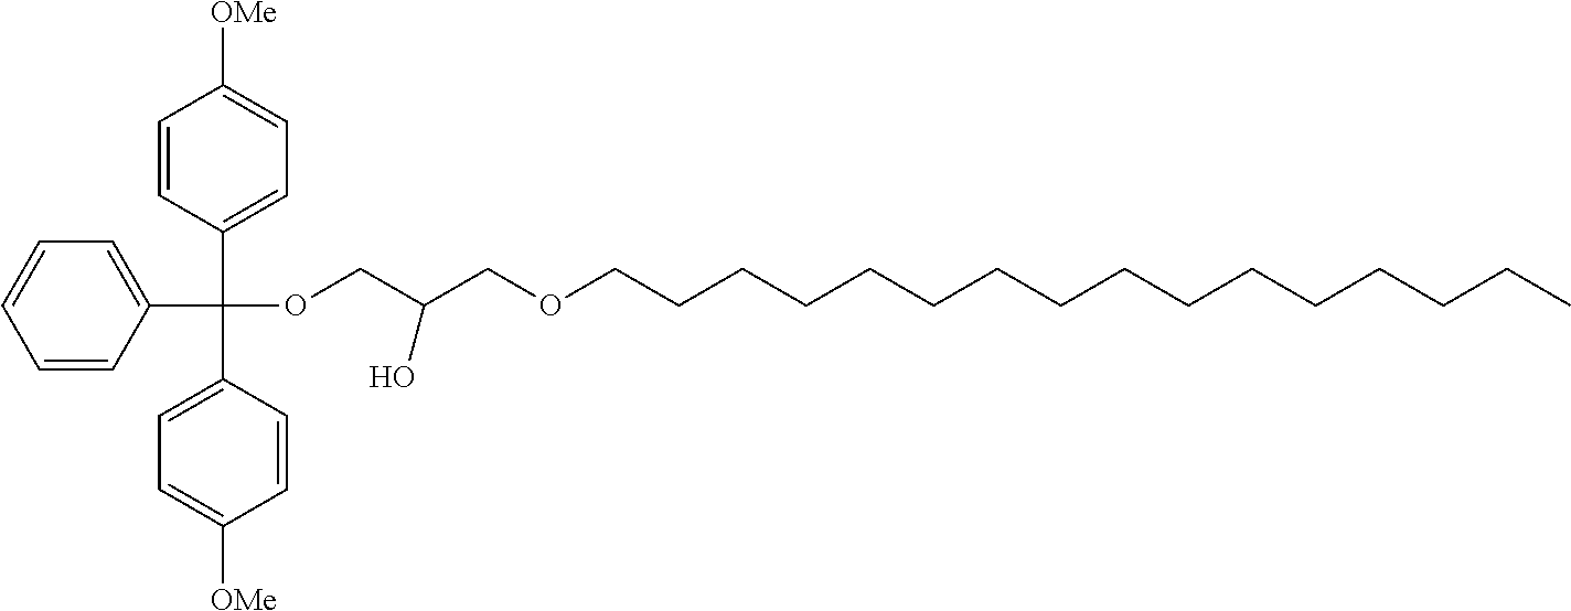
O(CC(COC(C1=CC=CC=C1)(C1=CC=C([OMe])C=C1)C1=CC=C([OMe])C=C1)O)CCCCCCCCCCCCCCCC
